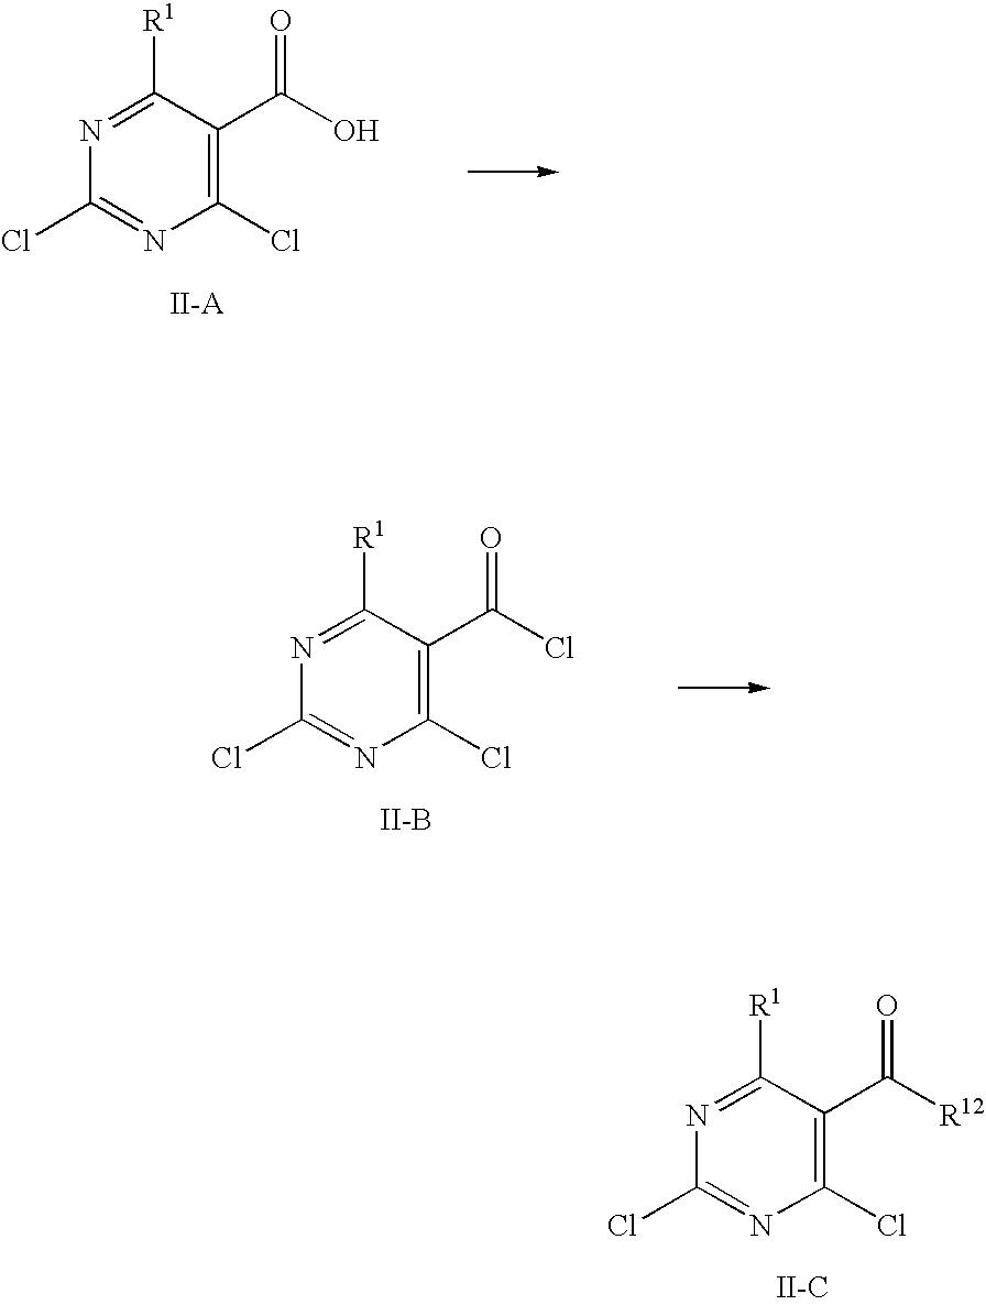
C1([R1])=NC(Cl)=NC(Cl)=C1C(O)=O.C1([R1])=NC(Cl)=NC(Cl)=C1C(Cl)=O.[II-B].C1([R1])=NC(Cl)=NC(Cl)=C1C([R12])=O.[II-C]
